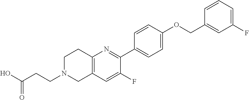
OC(CCN1CC2=C(CC1)N=C(C1=CC=C(OCC3=CC(F)=CC=C3)C=C1)C(F)=C2)=O
